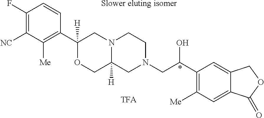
C1(F)=C([NC])C([Me])=C(C2([H])OCC3([H])N(C2)CCN(CC(C2=C([Me])C=C4C(=C2)COC4=O)O)C3)C=C1.[TFA].[Slower eluting isomer]
